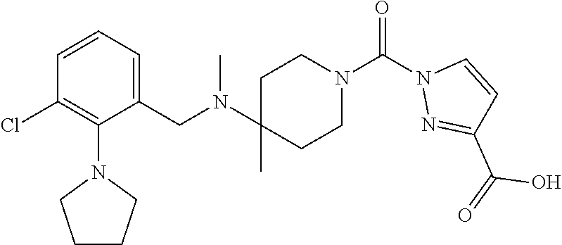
C1=CC=C(CN(C2(C)CCN(C(N3N=C(C(O)=O)C=C3)=O)CC2)C)C(N2CCCC2)=C1Cl
